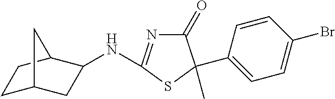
N(C1=NC(=O)C(C2=CC=C(Br)C=C2)(C)S1)C1CC2CCC1C2
